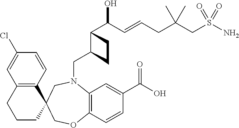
C12=C(C=CC(Cl)=C1)C1(CCC2)COC2=C(N(CC3C(C(C=CCC(CS(N)(=O)=O)(C)C)O)CC3)C1)C=C(C(O)=O)C=C2
